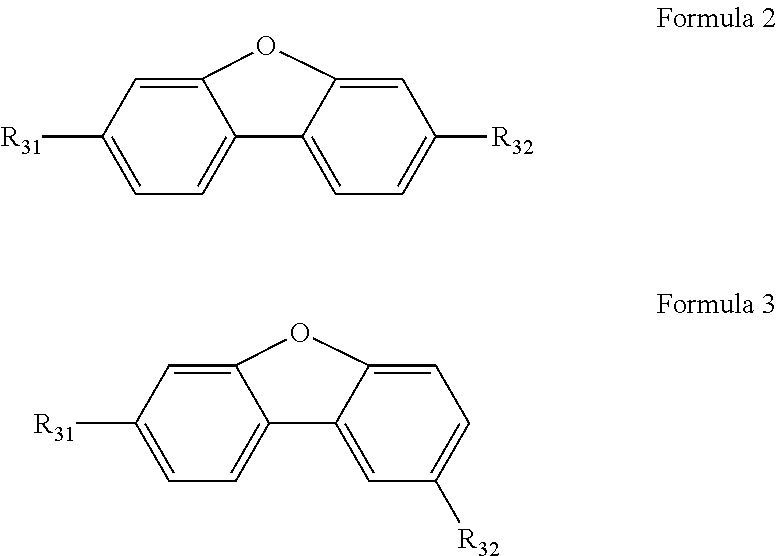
C1([R31])=CC=C2C(=C1)OC1=CC([R32])=CC=C21.C1([R31])=CC=C2C(=C1)OC1=CC=C([R32])C=C21
